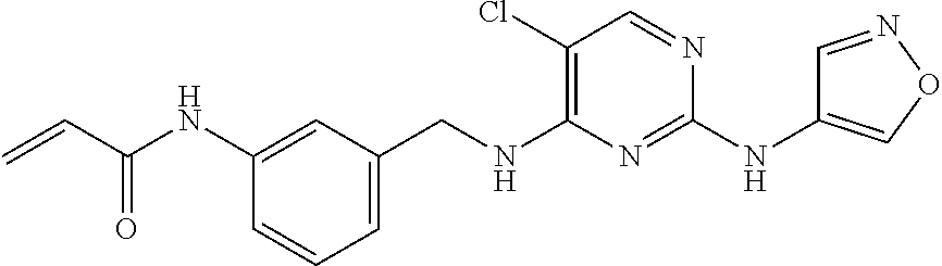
C1=C(CNC2=C(Cl)C=NC(NC3=CON=C3)=N2)C=C(NC(C=C)=O)C=C1
